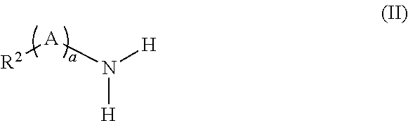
[R2][A]N([H])[H]
